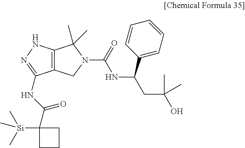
C12=C(NN=C1NC(=O)C1([Si](C)(C)C)CCC1)C(C)(C)N(C(NC(C1=CC=CC=C1)CC(O)(C)C)=O)C2
